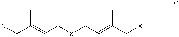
[X]CC(=CCSCC=C(C[X])C)C
